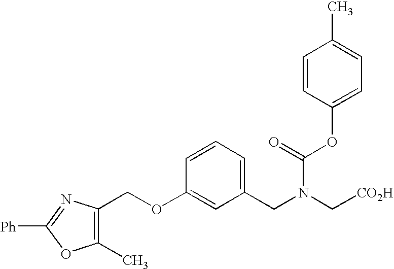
C1(C)=C(COC2=CC(CN(C[CO2H])C(OC3=CC=C(C)C=C3)=O)=CC=C2)N=C([Ph])O1
